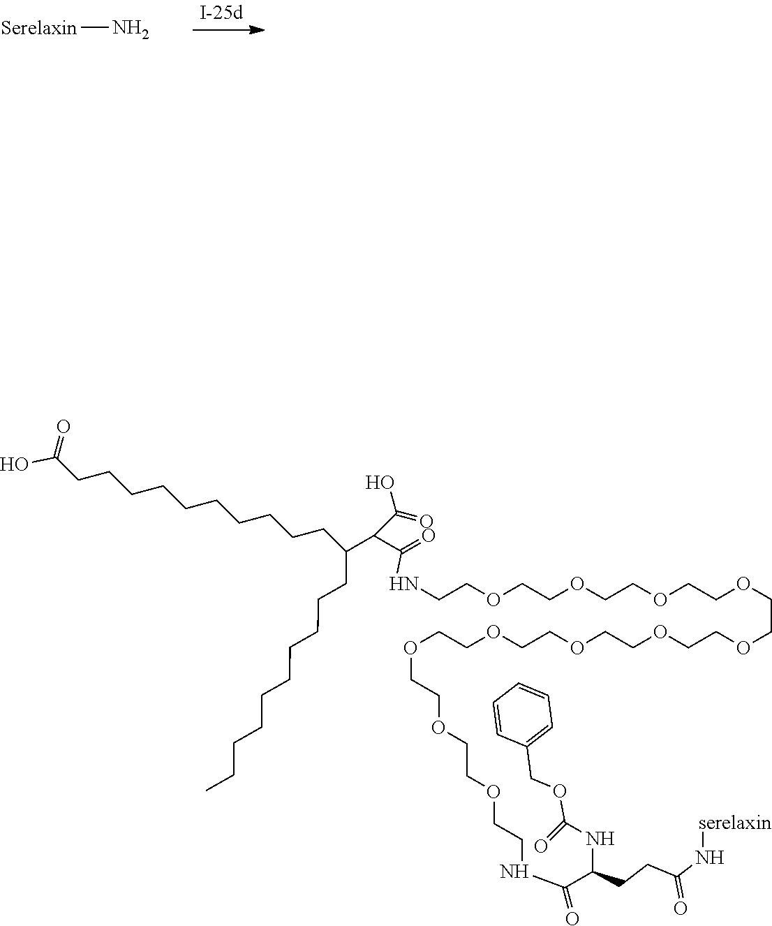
[Serelaxin]N.C(COCCOCCOCCOCCNC(=O)C(CCC(N[serelaxin])=O)NC(OCC1=CC=CC=C1)=O)OCCOCCOCCOCCOCCOCCOCCNC(=O)C(C(CCCCCCCCCC)CCCCCCCCCCC(=O)O)C(=O)O
